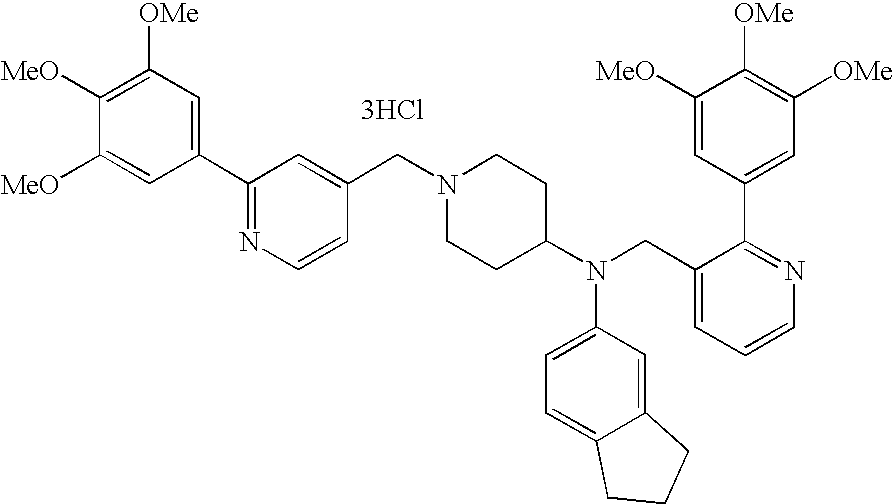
C1(C2=NC=CC(CN3CCC(N(CC4=CC=CN=C4C4=CC([OMe])=C([OMe])C([MeO])=C4)C4=CC=C5C(=C4)CCC5)CC3)=C2)=CC([OMe])=C([MeO])C([MeO])=C1.[3HCl]
